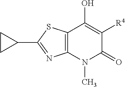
C12=C(N(C)C(=O)C([R4])=C1O)N=C(C1CC1)S2
